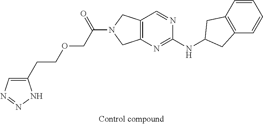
C12=C(N=C(NC3CC4=C(C3)C=CC=C4)N=C1)CN(C(COCCC1=CN=NN1)=O)C2
